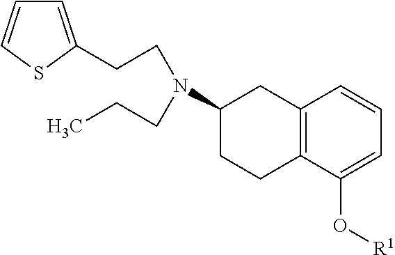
C12=C(C(O[R1])=CC=C1)CCC(N(CCC)CCC1=CC=CS1)C2
